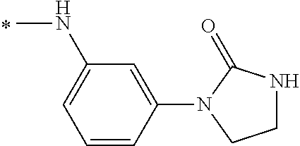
CNC1=CC=CC(N2CCNC2=O)=C1
